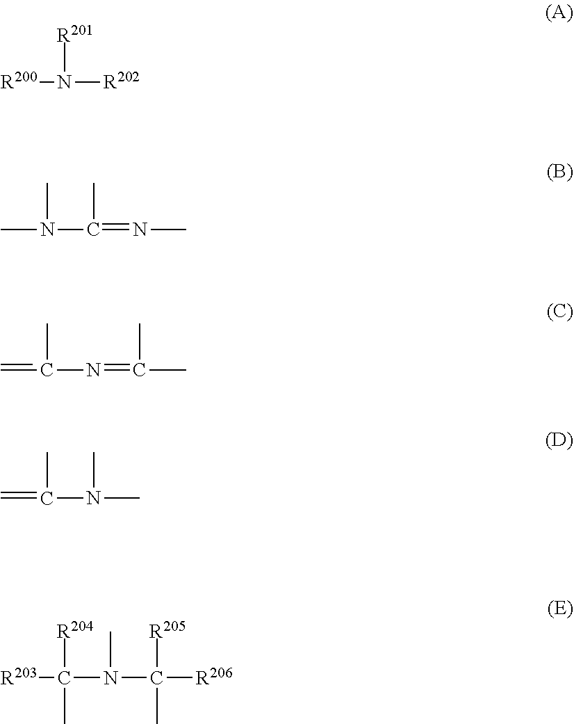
[R200]N([R202])[R201].CN(C(=NC)C)C.C(N=C(C)C)(=C)C.C(N(C)C)(=C)C.[R203]C(N(C([R206])([R205])C)C)([R204])C
